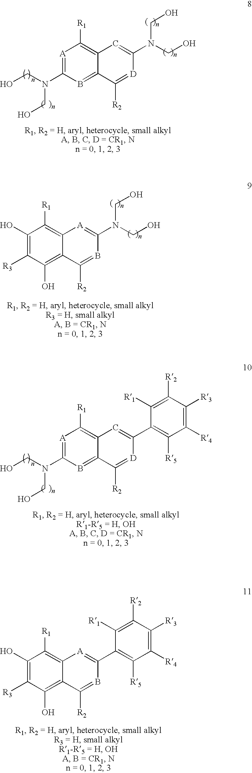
[A]1=C(N(CO)CO)B=C2C(=C1[R1])C=C(N(CO)CO)[D]=C2[R2].C1(O)=C([R3])C(O)=C2C(=C1[R1])[A]=C(N(CO)CO)B=C2[R2].C1(O)=C([R3])C(O)=C2C(=C1[R1])[A]=C(C1=C([R5])C([R4])=C([R3])C([R2])=C1[R1])B=C2[R2].[A]1=C(N(CO)CO)B=C2C(=C1[R1])C=C(C1=C([R5])C([R4])=C([R3])C([R2])=C1[R1])[D]=C2[R2]
